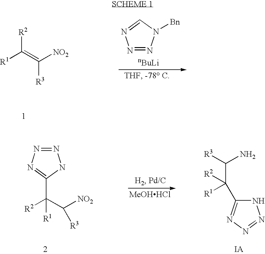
[R1]C(=C([NO2])[R3])[R2].N1=NN([Bn])C=N1.N1=NN=C(C(C([NO2])[R3])([R2])[R1])N1.[MeOHHCl].N1C(C(C([R3])N)([R2])[R1])=NN=N1
